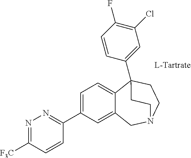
C1=C(C2=NN=C([F3C])C=C2)C=C2C(=C1)C1(C3=CC(Cl)=C(F)C=C3)CCN(C2)CC1
